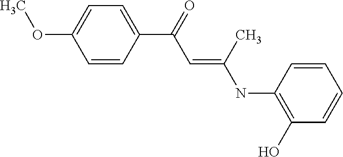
C1=CC(C(=O)C=C(NC2=C(O)C=CC=C2)C)=CC=C1OC
